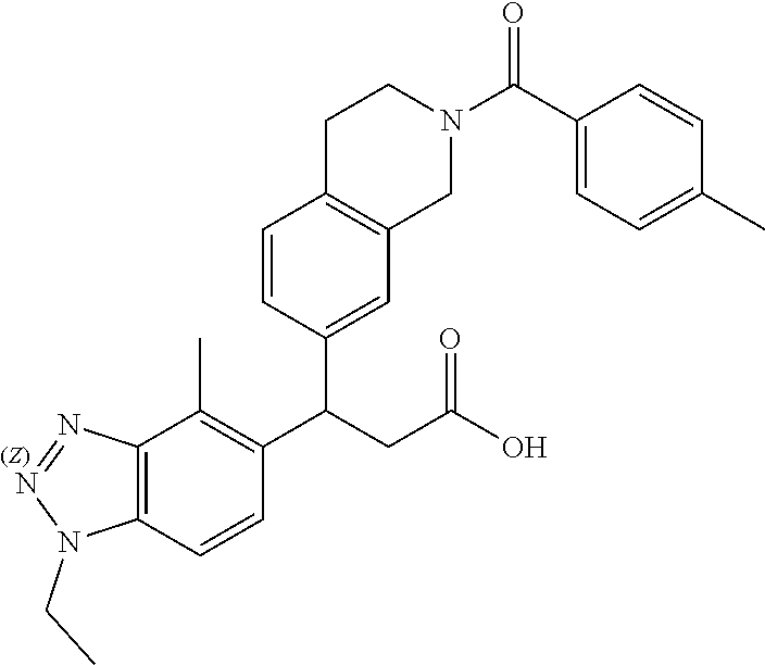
C12=C(C=CC(C(CC(O)=O)C3=CC4=C(C=C3)CCN(C(C3=CC=C(C)C=C3)=O)C4)=C1C)N(CC)N=N2
